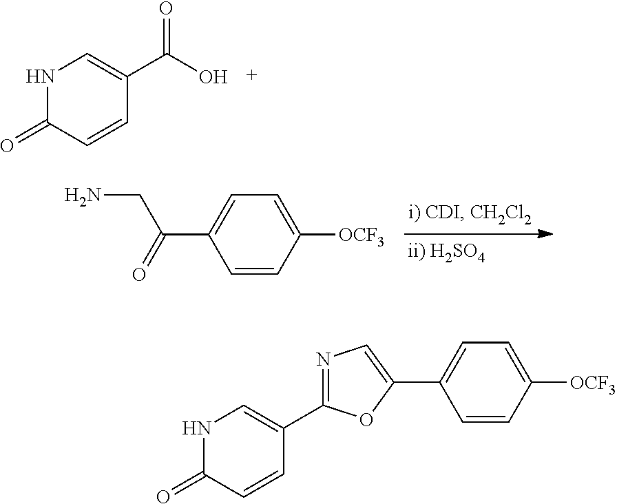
N1C(=O)C=CC(C(=O)O)=C1.C1(C(CN)=O)=CC=C([OCF3])C=C1.N1C(=O)C=CC(C2=NC=C(C3=CC=C([OCF3])C=C3)O2)=C1
